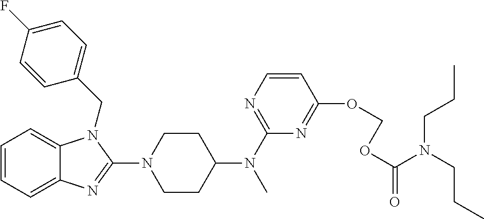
C1=CC=C2C(=C1)N(CC1=CC=C(F)C=C1)C(N1CCC(N(C3=NC=CC(OCOC(=O)N(CCC)CCC)=N3)C)CC1)=N2
